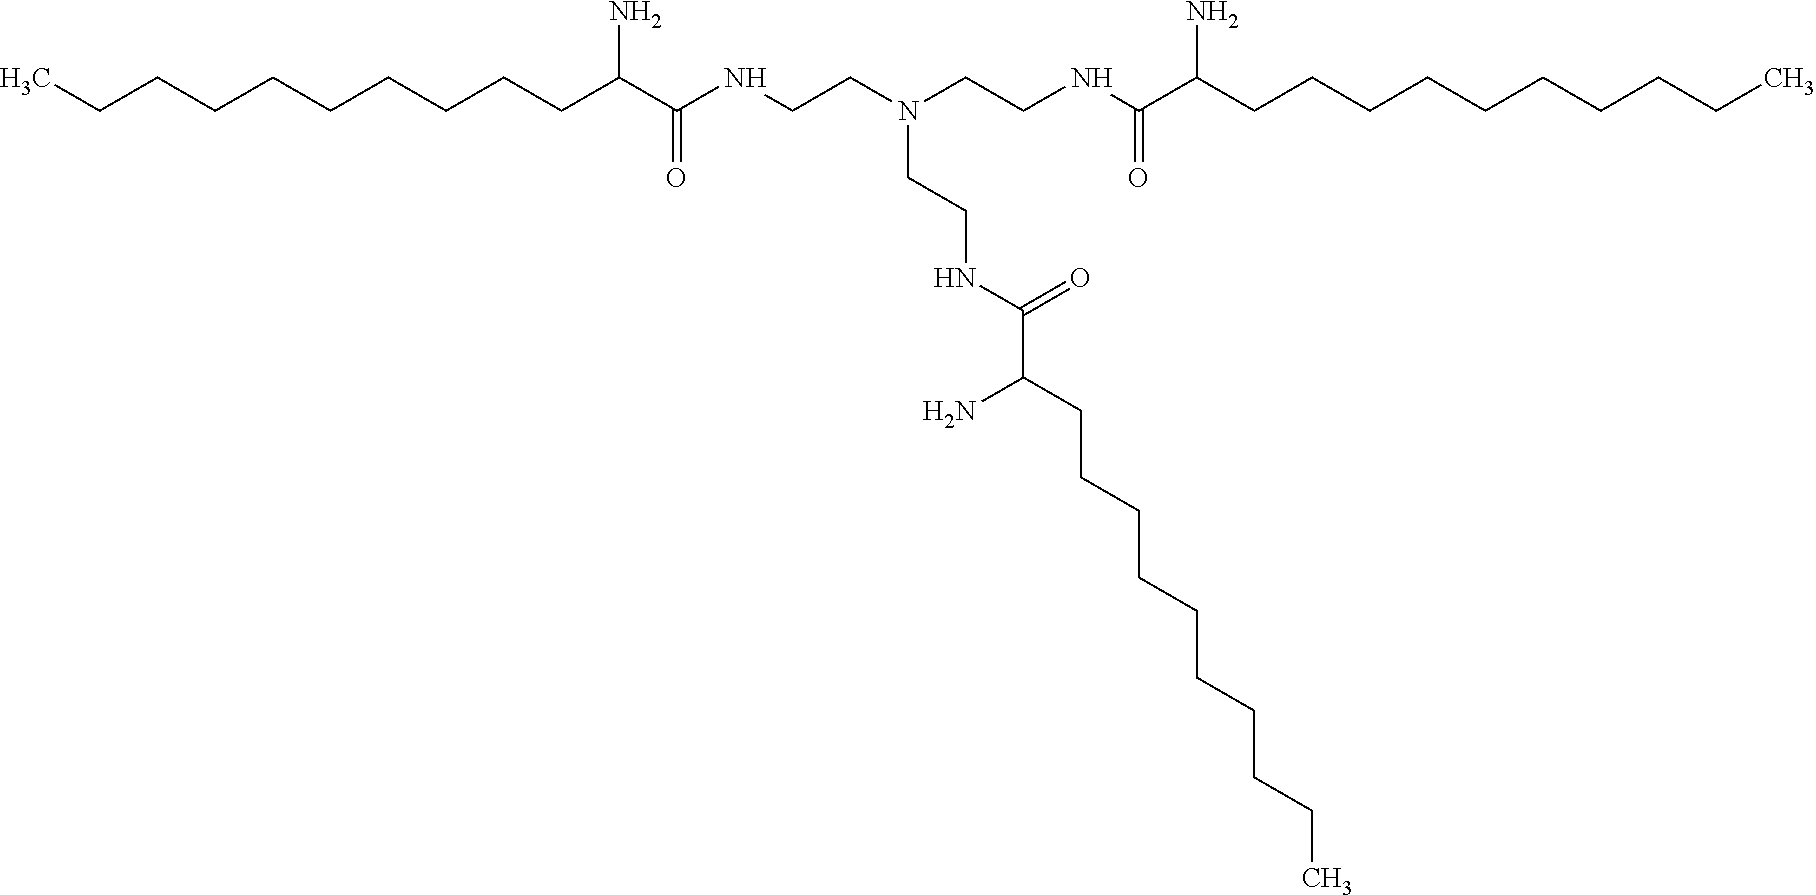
CCCCCCCCCCC(C(NCCN(CCNC(C(CCCCCCCCCC)N)=O)CCNC(C(CCCCCCCCCC)N)=O)=O)N
